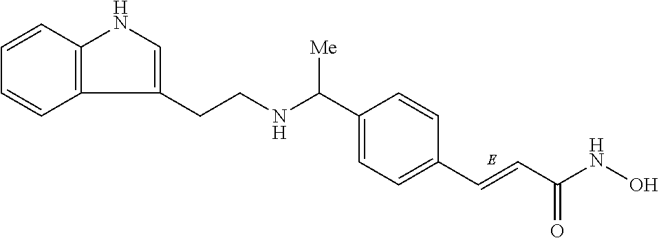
C(C1=CC=C(C=CC(NO)=O)C=C1)(NCCC1=CNC2=C1C=CC=C2)[Me]
